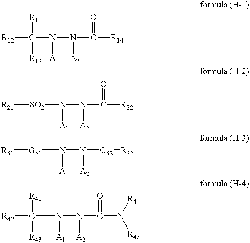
[R12]C([R11])([R13])N(N([A2])C(=O)[R14])[A1].[R21][SO2]N(N([A2])C(=O)[R22])[A1].[R31][G31]N(N([A2])[G32][R32])[A1].[R42]C(N(N([A2])C(N([R44])[R45])=O)[A1])([R43])[R41]
